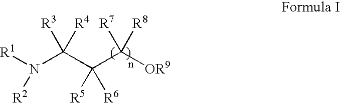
[R1]N(C(C(C([OR9])([R7])[R8])([R5])[R6])([R3])[R4])[R2]
